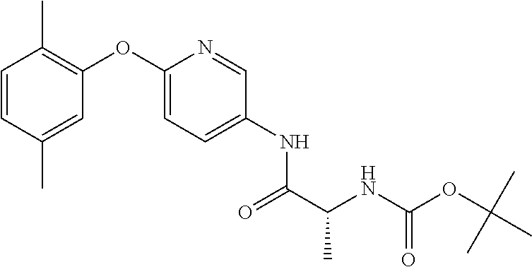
C1=CC(C)=CC(OC2=CC=C(NC(C(NC(OC(C)(C)C)=O)C)=O)C=N2)=C1C
